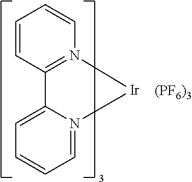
C1=CC2=N(C=C1)[Ir]N1=CC=CC=C21.[(PF6)3]
